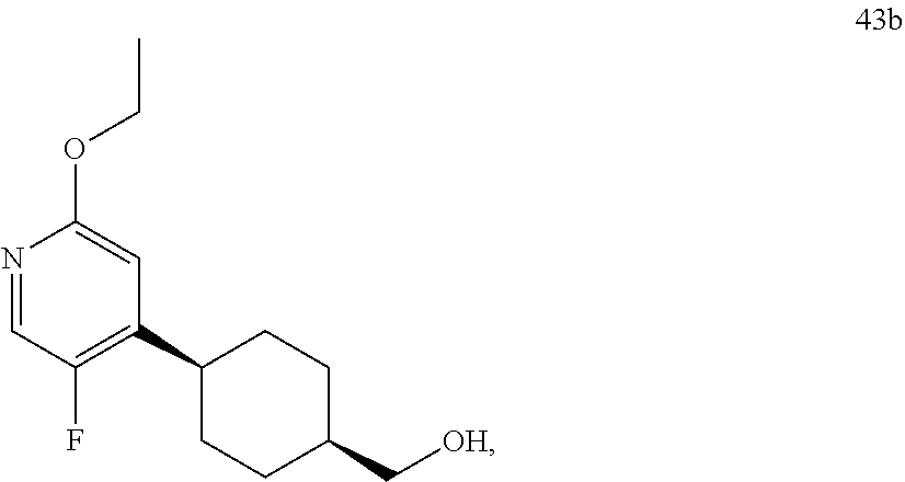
C1CC(C[OH])CCC1C1=C(F)C=NC(OCC)=C1
